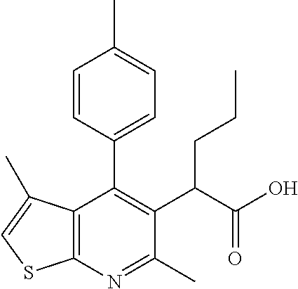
C12=C(N=C(C)C(C(C(O)=O)CCC)=C1C1=CC=C(C)C=C1)SC=C2C
